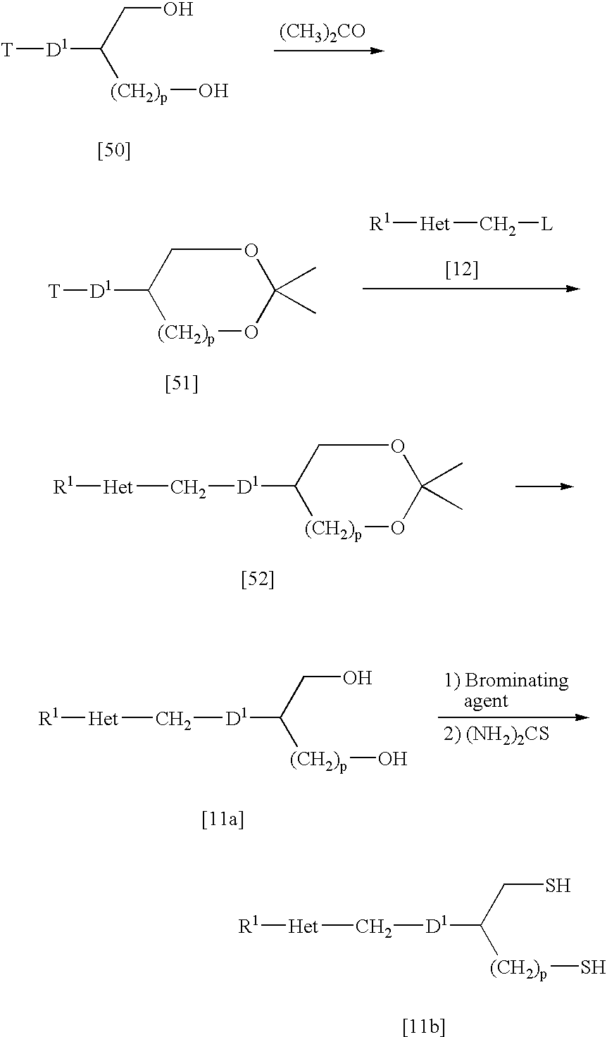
C([D1]C([(CH2)p]S)CS)[Het][R1].[T][D1]C([(CH2)p]O)CO.[(CH3)2CO].[R1][Het]C[L].[(CH2)p]1OC(C)(C)OCC1[D1][T].[(CH2)p]1OC(C)(C)OCC1[D1]C[Het][R1].C([D1]C([(CH2)p]O)CO)[Het][R1].[1) Brominating    agent].[2) (NH2)2CS]
